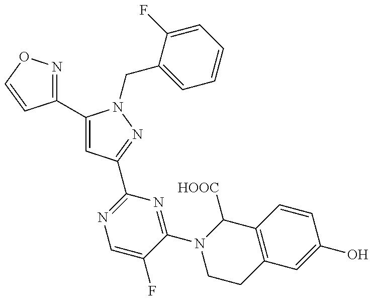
C1(C2=CC(C3=NC=C(F)C(N4CCC5=C(C4[HOOC])C=CC(O)=C5)=N3)=NN2CC2=CC=CC=C2F)=NOC=C1
